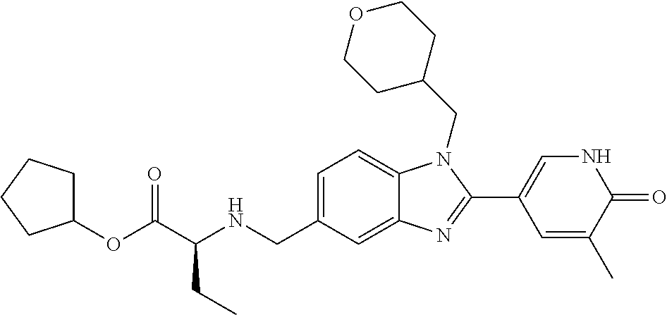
C1(OC(C(NCC2=CC=C3C(=C2)N=C(C2=CNC(=O)C(C)=C2)N3CC2CCOCC2)CC)=O)CCCC1
